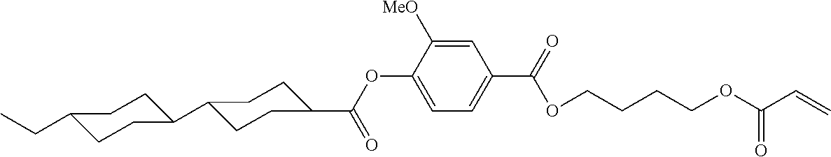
C1=C([MeO])C(OC(=O)C2CCC(C3CCC(CC)CC3)CC2)=CC=C1C(=O)OCCCCOC(C=C)=O
